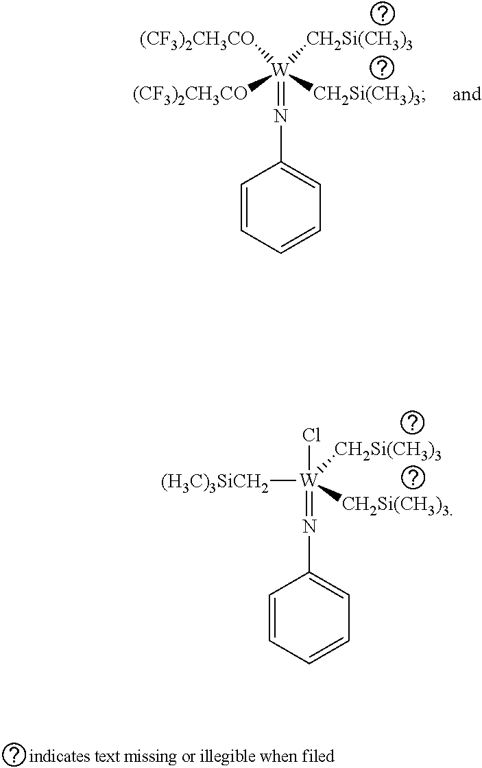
C1=CC=CC=C1N=[W]([CH2Si(CH3)3])([(CF3)2CH3CO])([(CF3)2CH3CO])[CH2Si(CH3)3].C1=CC=CC=C1N=[W]([CH2Si(CH3)3])([(H3C)3SiCH2])([CH2Si(CH3)3])Cl
